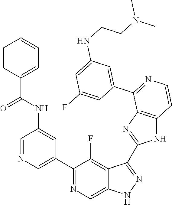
C1=NC=C(C2=NC=C3C(=C2F)C(C2=NC4=C(N2)C=CN=C4C2=CC(NCCN(C)C)=CC(F)=C2)=NN3)C=C1NC(C1=CC=CC=C1)=O
